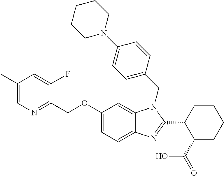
C1(OCC2=NC=C(C)C=C2F)=CC=C2C(=C1)N(CC1=CC=C(N3CCCCC3)C=C1)C(C1C(C(=O)O)CCCC1)=N2
